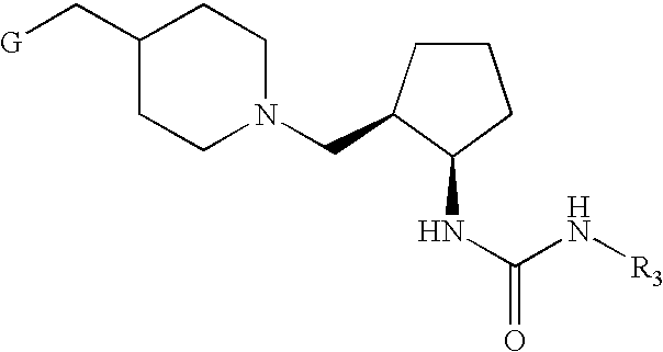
N1(CC2CCCC2NC(=O)N[R3])CCC(C[G])CC1
